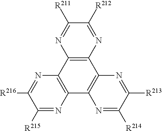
C1([R212])=NC2=C(N=C1[R211])C1=C(C3=C2N=C([R213])C([R214])=N3)N=C([R215])C([R216])=N1
